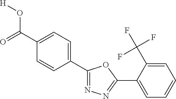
[H]OC(C1=CC=C(C2=NN=C(C3=CC=CC=C3C(F)(F)F)O2)C=C1)=O
